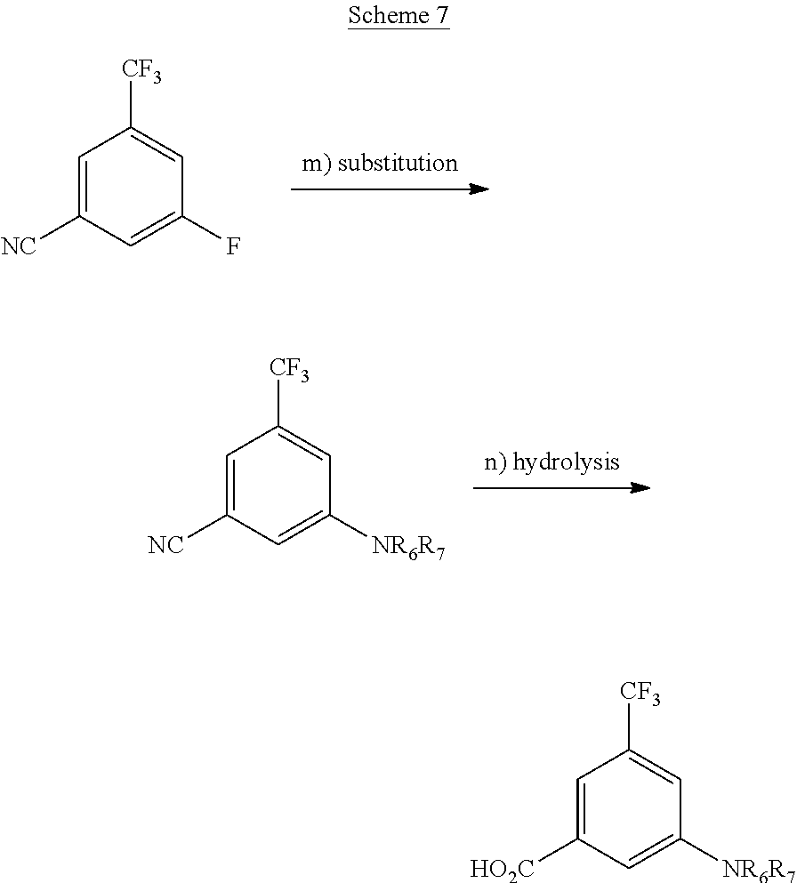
C1=C([NC])C=C(F)C=C1[CF3].C1=C([NC])C=C([NR6R7])C=C1[CF3].C1=C([HO2C])C=C([NR6R7])C=C1[CF3]
